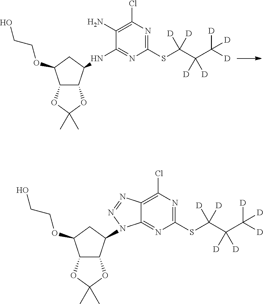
C12C(C(NC3=NC(SC(C(C([D])([D])[D])([D])[D])([D])[D])=NC(Cl)=C3N)CC1OCCO)OC(C)(C)O2.C12C(C(N3C4=NC(SC(C(C([D])([D])[D])([D])[D])([D])[D])=NC(Cl)=C4N=N3)CC1OCCO)OC(C)(C)O2
